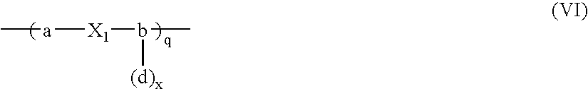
C[a][X1]b([(d)x])C
